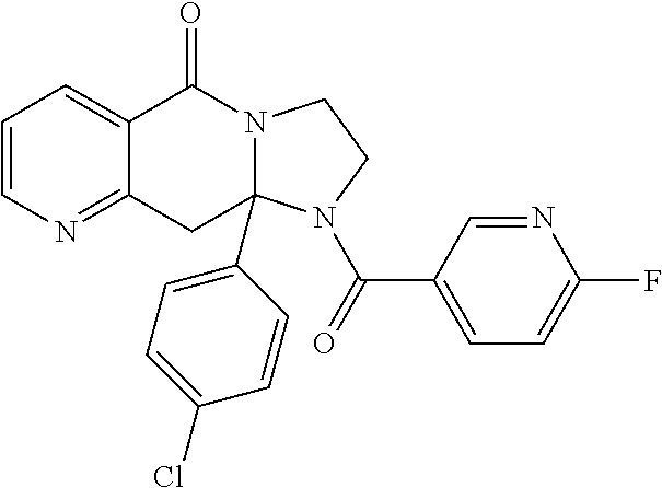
C1=CN=C2C(=C1)C(=O)N1C(C3=CC=C(Cl)C=C3)(C2)N(C(=O)C2=CC=C(F)N=C2)CC1
